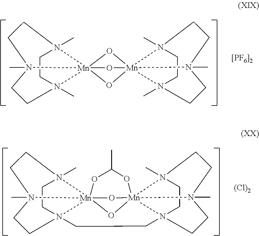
O1[Mn]234(O[Mn]156(O2)N1(C)CCN5(C)CCN6(C)CC1)N1(C)CCN3(C)CCN4(C)CC1.[[PF6]2].O1[Mn]2345O[Mn]167(N1(C)CCN6(CCN26CCN3(C)CCN4(C)CC6)CCN7(C)CC1)OC(C)O5.[(Cl)2]
